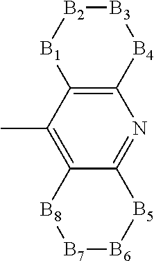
C12=C([B4][B3][B2][B1]1)N=C1C(=C2C)[B8][B7][B6][B5]1
